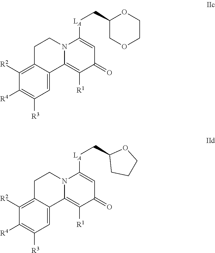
C1C2=C([R2])C([R4])=C([R3])C=C2C2=C([R1])C(=O)C=C([LA]CC3COCCO3)N2C1.C1C2=C([R2])C([R4])=C([R3])C=C2C2=C([R1])C(=O)C=C([LA]CC3CCCO3)N2C1
